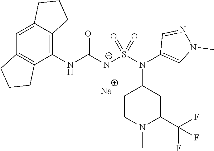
C1(NC([N-]S(N(C2=CN(C)N=C2)C2CCN(C)C(C(F)(F)F)C2)(=O)=O)=O)=C2C(=CC3=C1CCC3)CCC2.[Na]
